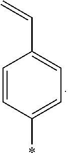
C1=CC(*)=CC=C1C=C
